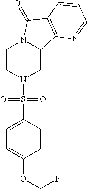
C1CN(S(C2=CC=C(OCF)C=C2)(=O)=O)CC2N1C(=O)C1=C2N=CC=C1
